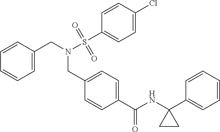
C1(C(NC2(C3=CC=CC=C3)CC2)=O)=CC=C(CN(CC2=CC=CC=C2)S(C2=CC=C(Cl)C=C2)(=O)=O)C=C1
